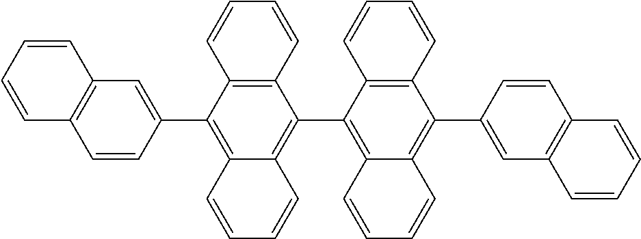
C12=C(C3=CC4=C(C=C3)C=CC=C4)C3=C(C=CC=C3)C(C3=C4C(=C(C5=CC6=C(C=C5)C=CC=C6)C5=C3C=CC=C5)C=CC=C4)=C1C=CC=C2
